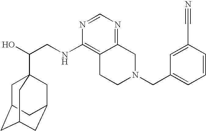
C(CNC1=C2C(=NC=N1)CN(CC1=CC=CC(C#N)=C1)CC2)(O)C12CC3CC(CC(C1)C3)C2
